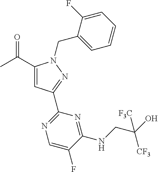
C1(C(=O)C)=CC(C2=NC=C(F)C(NCC([CF3])(O)[F3C])=N2)=NN1CC1=CC=CC=C1F
